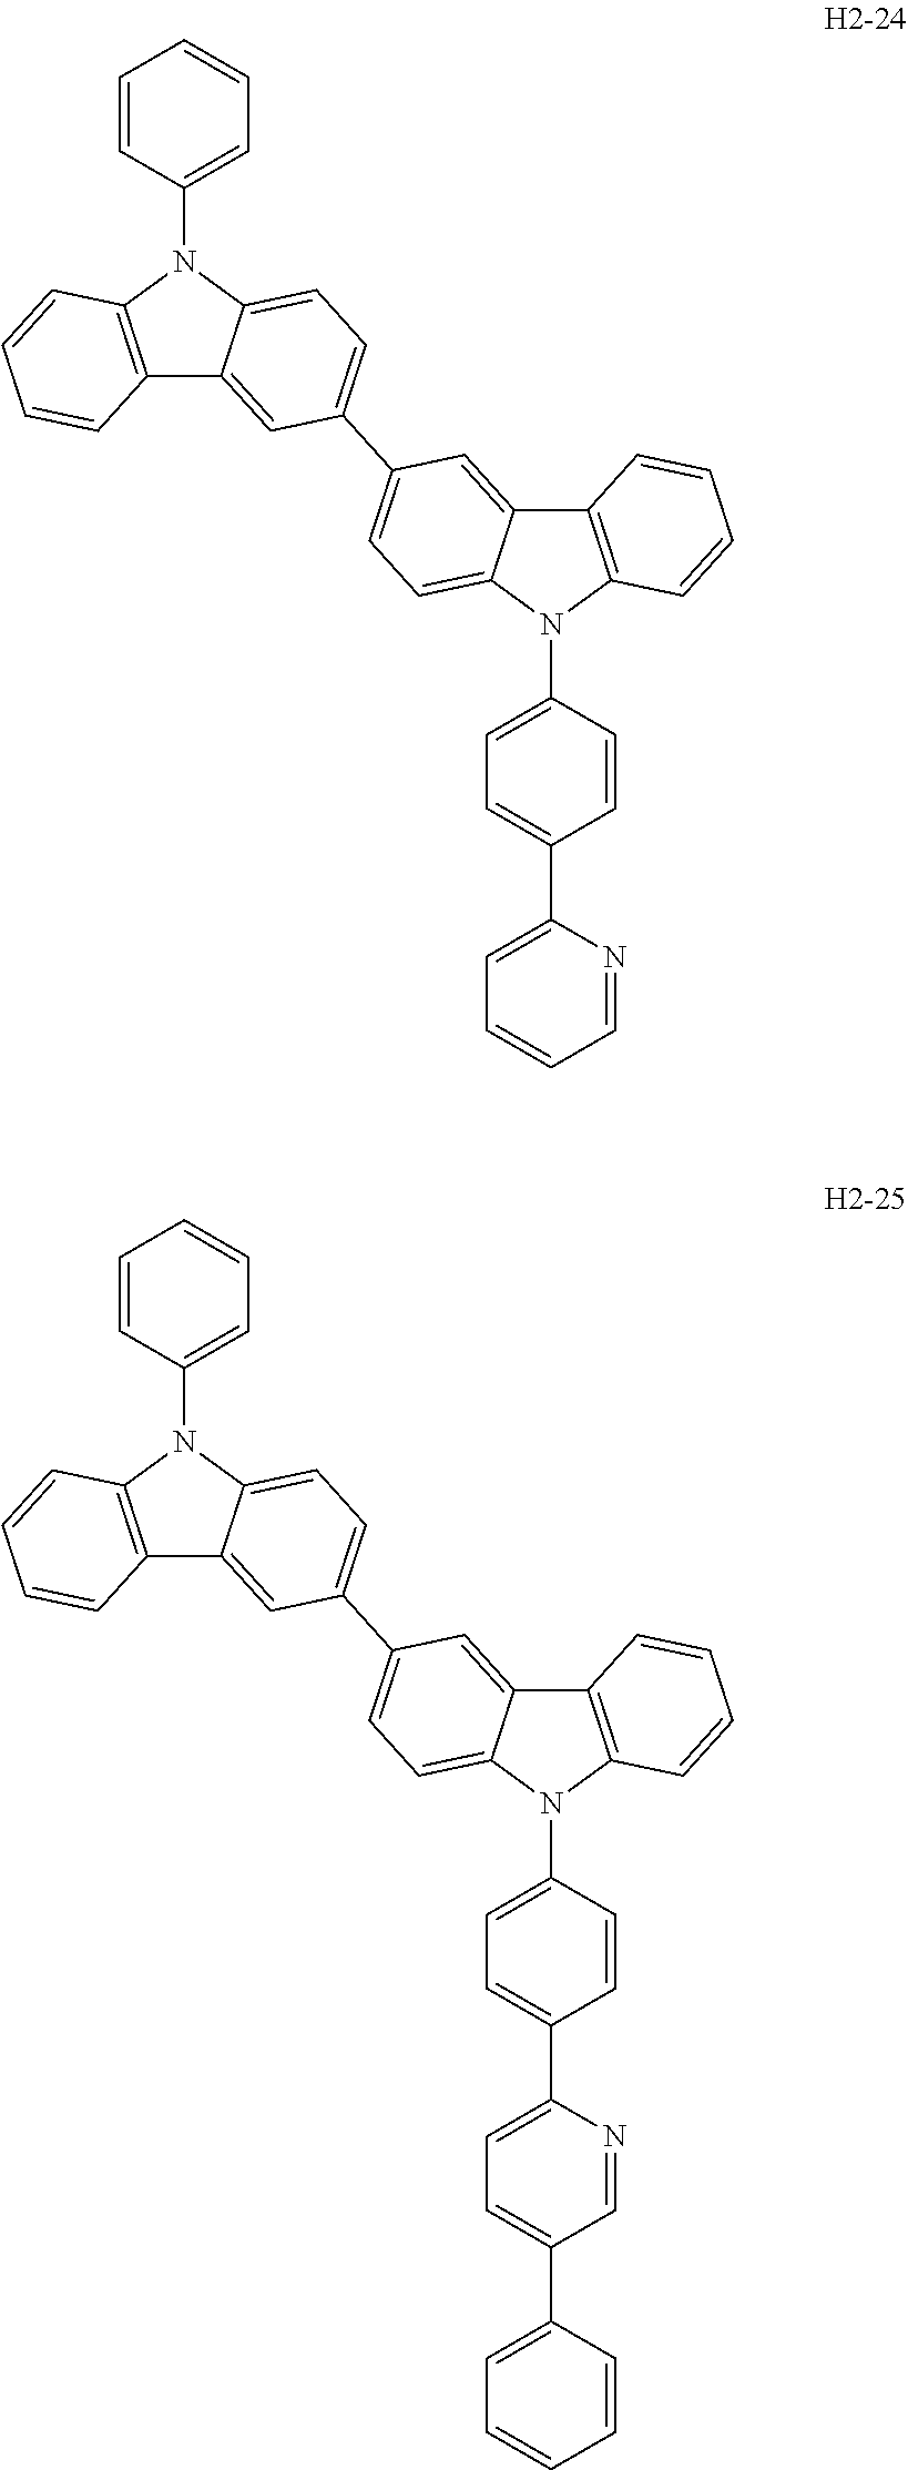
C1=CC(N2C3=C(C4=CC(C5=CC=C6C(=C5)C5=C(N6C6=CC=C(C7=CC=CC=N7)C=C6)C=CC=C5)=CC=C24)C=CC=C3)=CC=C1.C1=CC(N2C3=C(C4=CC(C5=CC=C6C(=C5)C5=C(N6C6=CC=C(C7=CC=C(C8=CC=CC=C8)C=N7)C=C6)C=CC=C5)=CC=C24)C=CC=C3)=CC=C1
